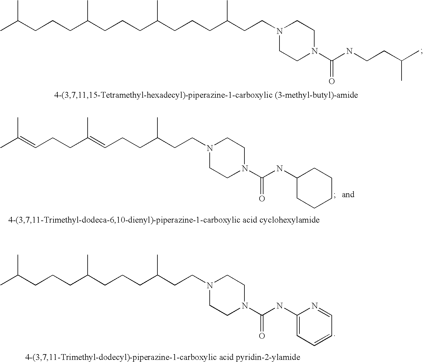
CC(CCCC(CCCC(CCCC(CCN1CCN(C(NCCC(C)C)=O)CC1)C)C)C)C.CC(=CCCC(=CCCC(CCN1CCN(C(NC2CCCCC2)=O)CC1)C)C)C.CC(CCCC(CCCC(CCN1CCN(C(NC2=CC=CC=N2)=O)CC1)C)C)C
